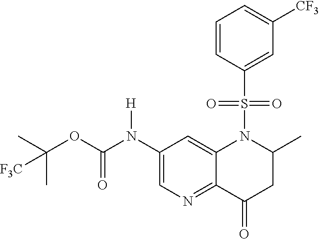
C1(N(C(OC(C)(C)[F3C])=O)[H])=CN=C2C(=C1)N(S(C1=CC([CF3])=CC=C1)(=O)=O)C(C)CC2=O
